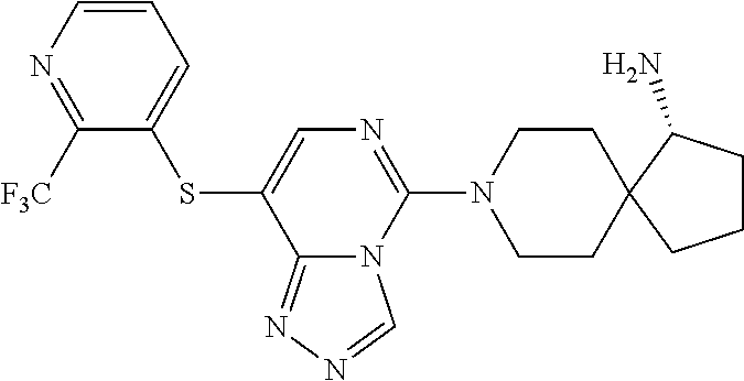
C1CN(C2=NC=C(SC3=CC=CN=C3[F3C])C3=NN=CN23)CCC12C(N)CCC2
